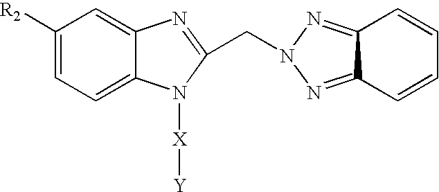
C1([R2])=CC=C2C(=C1)N=C(CN1N=C3C(=N1)C=CC=C3)N2[X][Y]
